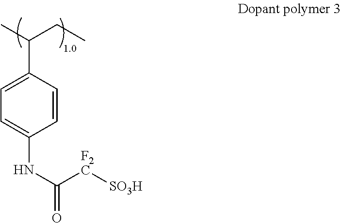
C(C1=CC=C(NC(=O)[F2C][SO3H])C=C1)(C)CC
